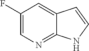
C12=NC=C(F)C=C1C=CN2
